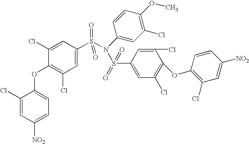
[NO2]C1=CC=C(OC2=C(Cl)C=C(S(=O)(=O)N(C3=CC(Cl)=C(OC)C=C3)S(=O)(C3=CC(Cl)=C(OC4=C(Cl)C=C([NO2])C=C4)C(Cl)=C3)=O)C=C2Cl)C(Cl)=C1
